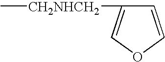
C1=COC=C1[CH2NHCH2]C
